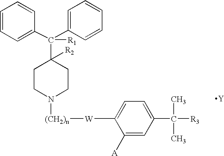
C1CN([(CH2)n][W]C2=CC=C(C([R3])(C)C)C=C2[A])CCC1(C([R1])(C1=CC=CC=C1)C1=CC=CC=C1)[R2].[Y]
